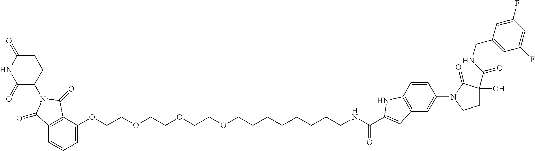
C12=C(C(OCCOCCOCCOCCCCCCCCNC(=O)C3=CC4=C(C=CC(N5C(=O)C(C(NCC6=CC(F)=CC(F)=C6)=O)(O)CC5)=C4)N3)=CC=C1)C(=O)N(C1C(=O)NC(=O)CC1)C2=O
